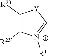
C1([R23])=C([R23])[N+]([R1])=C(C)[Y]1
